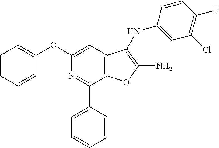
C1(OC2=CC=CC=C2)=CC2=C(C(C3=CC=CC=C3)=N1)OC(N)=C2NC1=CC(Cl)=C(F)C=C1
